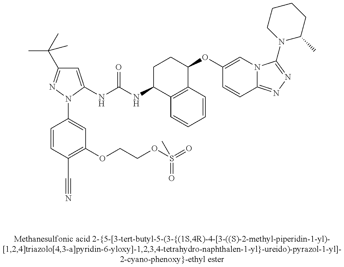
C1=C(NC(NC2C3=C(C(OC4=CN5C(=NN=C5N5C(C)CCCC5)C=C4)CC2)C=CC=C3)=O)N(C2=CC(OCCOS(=O)(=O)C)=C(C#N)C=C2)N=C1C(C)(C)C
